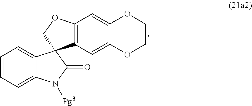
C1=C2C(=CC=C1)C1(C(=O)N2[Pg3])C2=C(C=C3C(=C2)OCCO3)OC1
